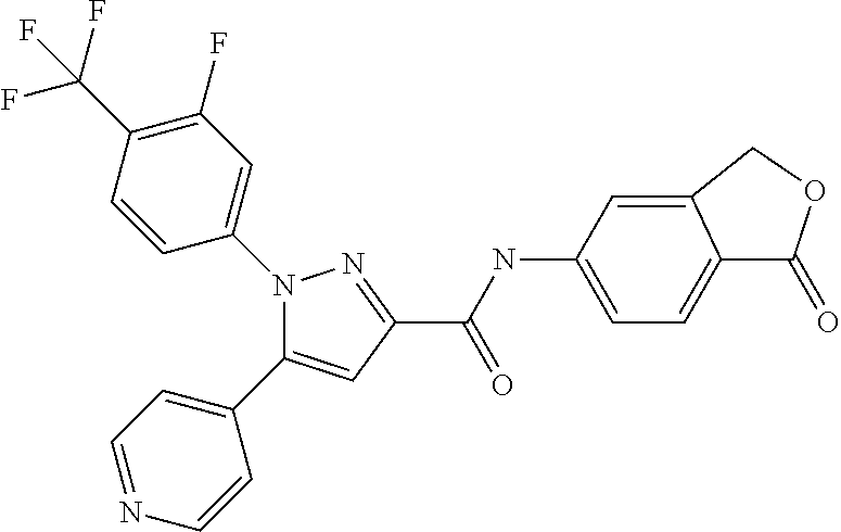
C(=O)(C1=NN(C2=CC(F)=C(C(F)(F)F)C=C2)C(C2=CC=NC=C2)=C1)NC1=CC=C2C(=C1)COC2=O
